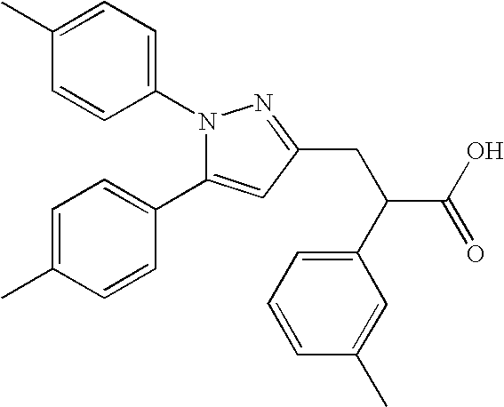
C1=C(C)C=CC(N2C(C3=CC=C(C)C=C3)=CC(CC(C3=CC=CC(C)=C3)C(O)=O)=N2)=C1
